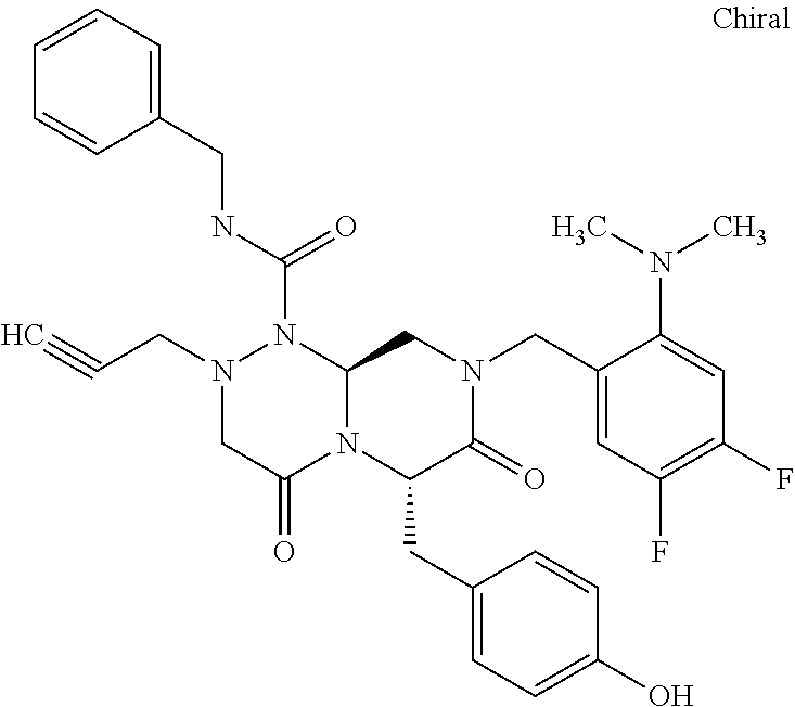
N1(CC#C)CC(=O)N2C(N1C(NCC1=CC=CC=C1)=O)CN(CC1=CC(F)=C(F)C=C1N(C)C)C(=O)C2CC1=CC=C(O)C=C1
